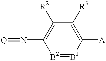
C1([A])=C([R3])C([R2])=C(N=[Q])[B2]=[B1]1
